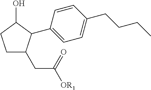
C1CC(O)C(C2=CC=C(CCCC)C=C2)C1CC([OR1])=O
